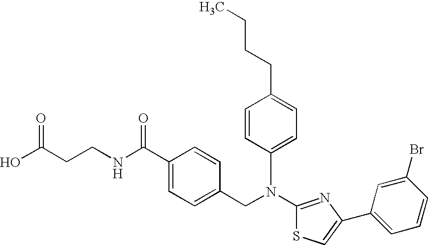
N(C1=NC(C2=CC=CC(Br)=C2)=CS1)(CC1=CC=C(C(NCCC(O)=O)=O)C=C1)C1=CC=C(CCCC)C=C1
